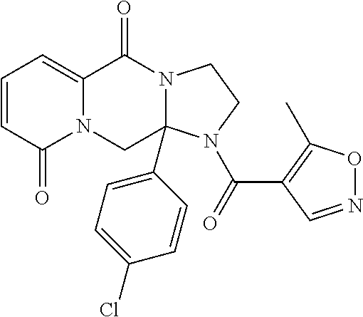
N12C(=CC=CC1=O)C(=O)N1C(C3=CC=C(Cl)C=C3)(C2)N(C(C2=C(C)ON=C2)=O)CC1
